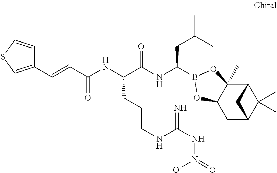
C12C3(C)C(CC(C1(C)C)C2)OB(C(NC(C(NC(C=CC1=CSC=C1)=O)CCCNC(N[N+]([O-])=O)=N)=O)CC(C)C)O3
